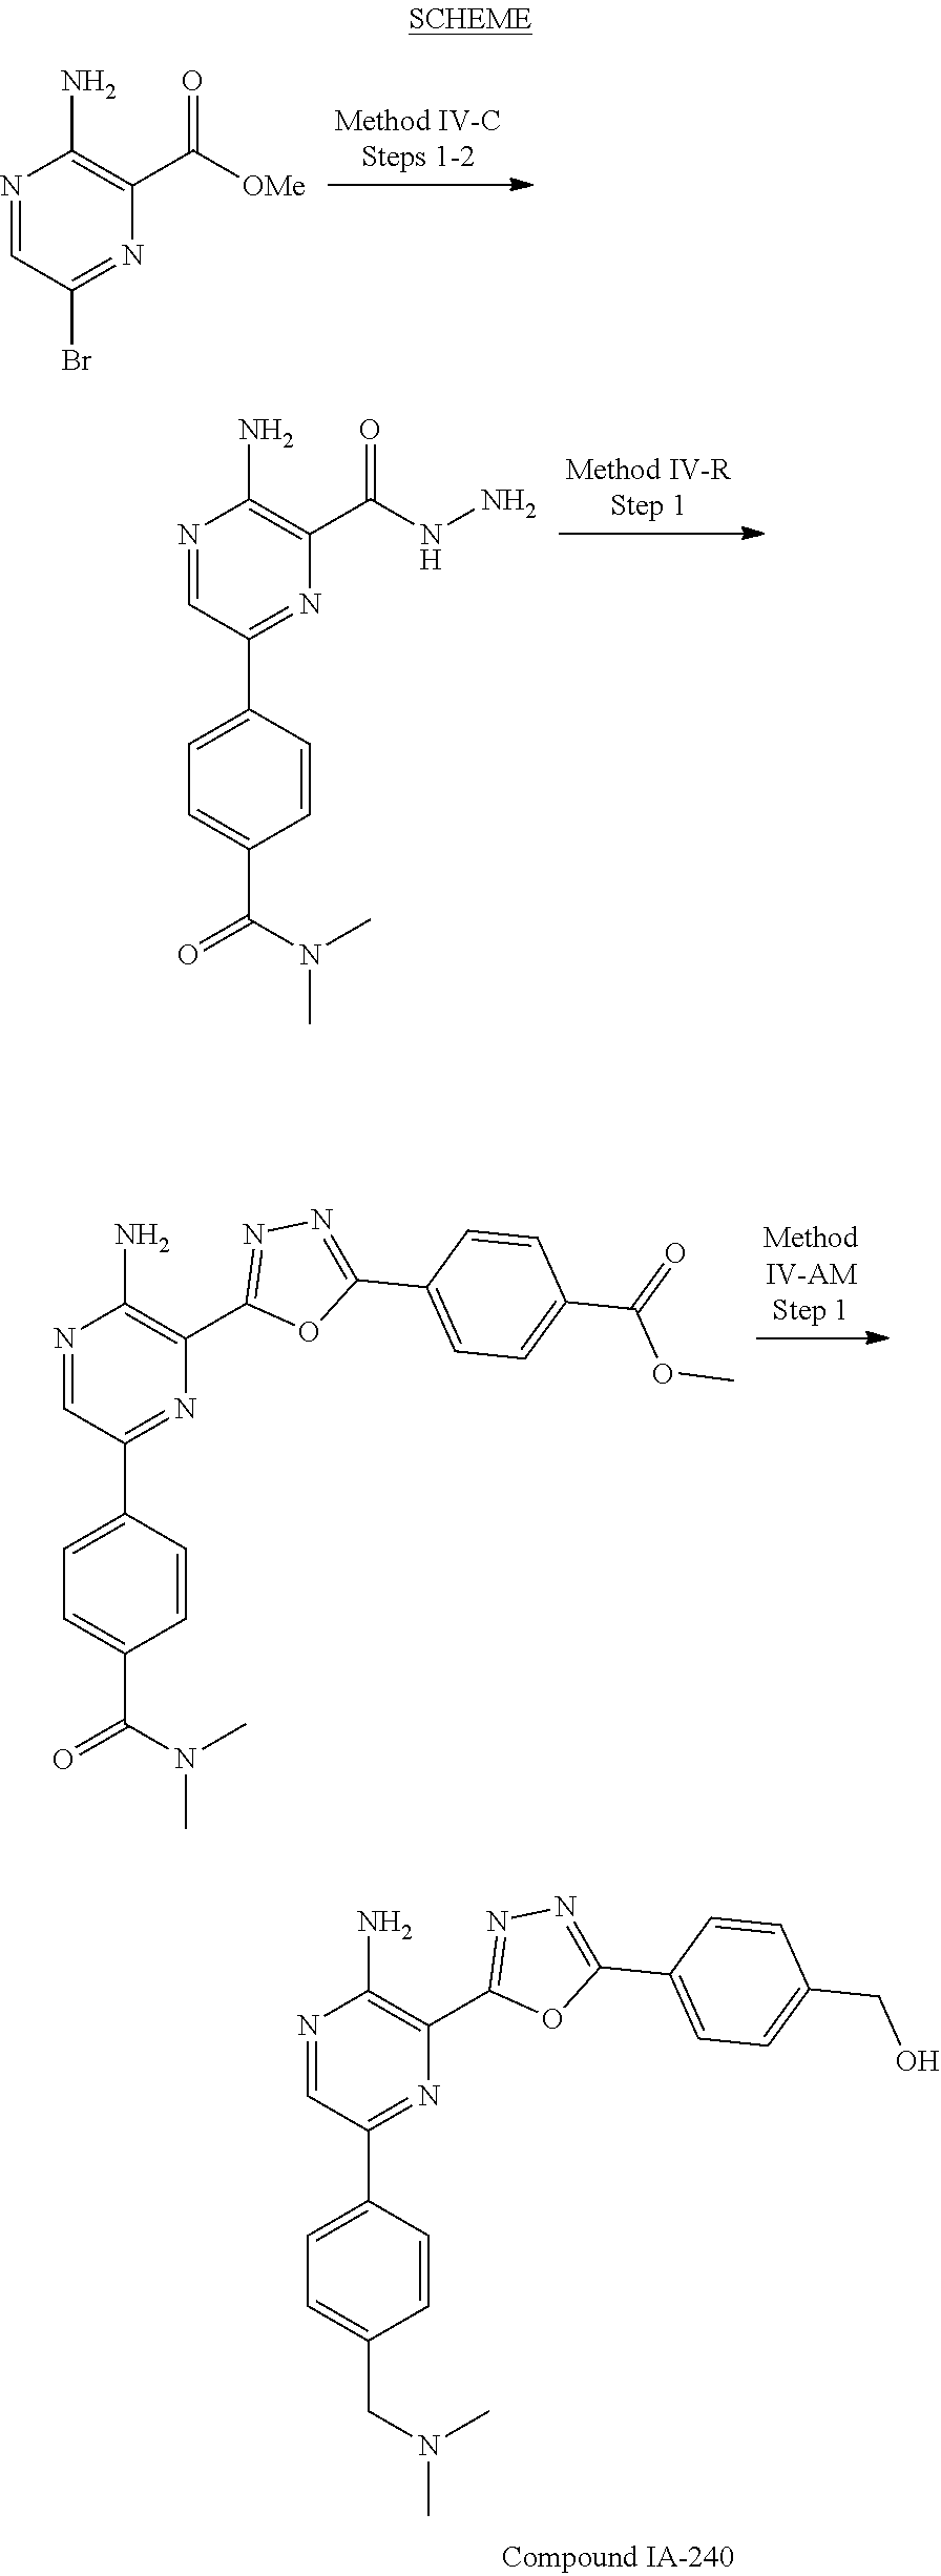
N1=CC(Br)=NC(C([OMe])=O)=C1N.N1=CC(C2=CC=C(C(N(C)C)=O)C=C2)=NC(C(=O)NN)=C1N.N1=CC(C2=CC=C(C(=O)N(C)C)C=C2)=NC(C2=NN=C(C3=CC=C(C(=O)OC)C=C3)O2)=C1N.N1=CC(C2=CC=C(CN(C)C)C=C2)=NC(C2=NN=C(C3=CC=C(CO)C=C3)O2)=C1N
